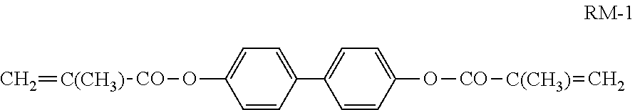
C=[C(CH3)][CO]OC1=CC=C(C2=CC=C(O[CO][C(CH3)]=C)C=C2)C=C1
